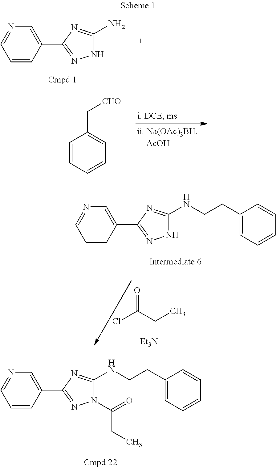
C1=CC(C2=NNC(N)=N2)=CN=C1.C1=CC=CC=C1C[CHO].ClC(CC)=O.[Et3N].C1=CC(C2=NNC(NCCC3=CC=CC=C3)=N2)=CN=C1.C1=CC(C2=NN(C(=O)CC)C(NCCC3=CC=CC=C3)=N2)=CN=C1
